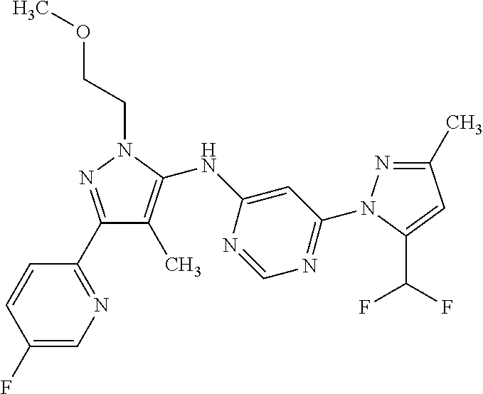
C1(C2=NC=C(F)C=C2)=NN(CCOC)C(NC2=CC(N3N=C(C)C=C3C(F)F)=NC=N2)=C1C
